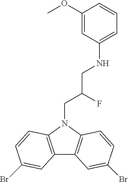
C12=C(N(CC(F)CNC3=CC=CC(OC)=C3)C3=C1C=C(Br)C=C3)C=CC(Br)=C2
